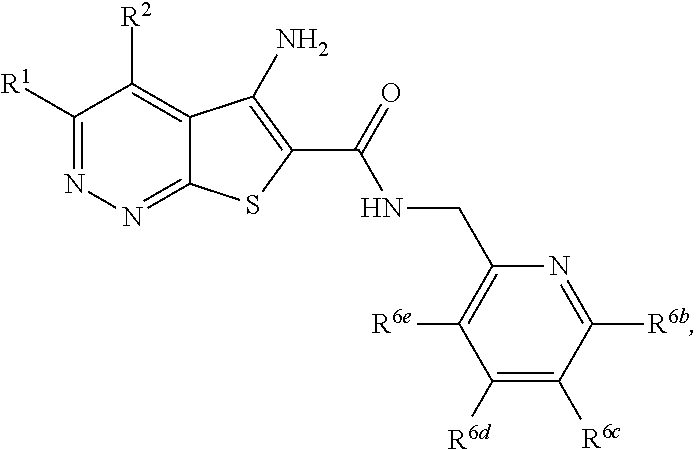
C1([R1])=NN=C2C(=C1[R2])C(N)=C(C(NCC1=C([R6e])C([R6d])=C([R6c])C([R6b])=N1)=O)S2
